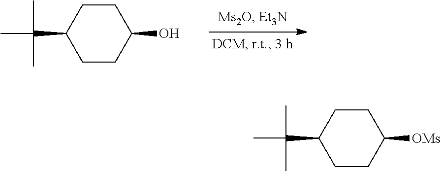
CC(C)(C)C1CCC(O)CC1.CC(C)(C)C1CCC([OMs])CC1
